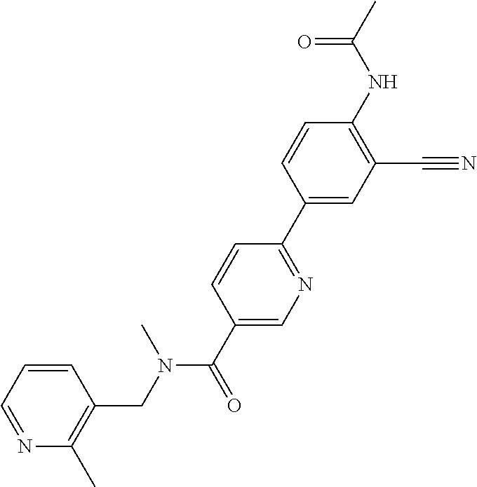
C1(CN(C(C2=CN=C(C3=CC(C#N)=C(NC(C)=O)C=C3)C=C2)=O)C)=C(C)N=CC=C1
